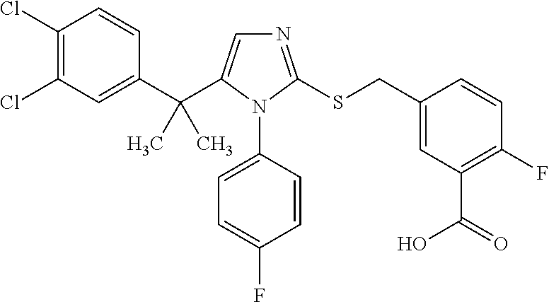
C1(C(C2=CN=C(SCC3=CC(C(=O)O)=C(F)C=C3)N2C2=CC=C(F)C=C2)(C)C)=CC(Cl)=C(Cl)C=C1
